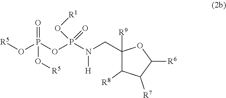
[R5]OP(OP(N(CC1([R9])C([R8])C([R7])C([R6])O1)[H])(=O)O[R1])(=O)O[R5]
